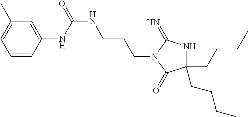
C1=CC(NC(NCCCN2C(=O)C(CCCC)(CCCC)NC2=N)=O)=CC(C)=C1
